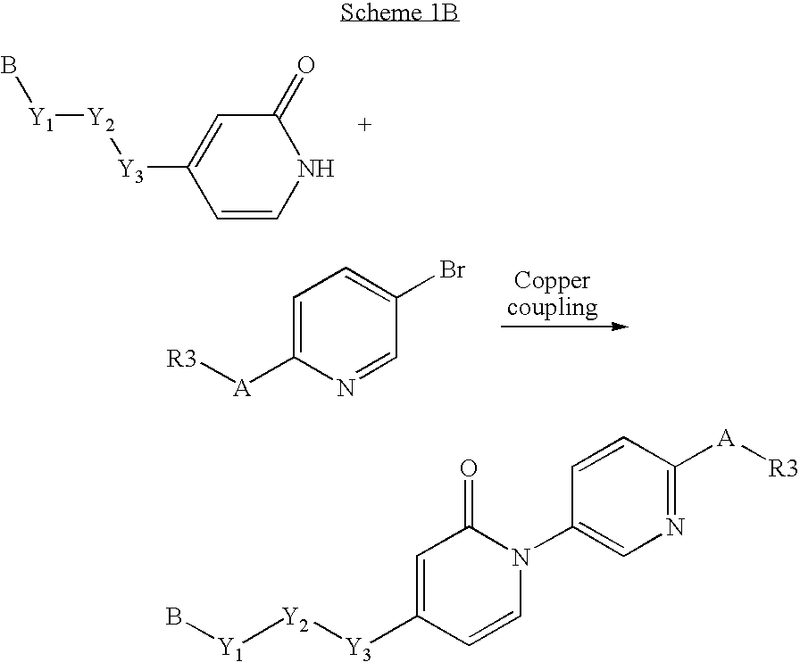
N1C(=O)C=C([Y3][Y2][Y1]B)C=C1.C1=C([A][R3])N=CC(Br)=C1.C1=CC([A][R3])=NC=C1N1C(=O)C=C([Y3][Y2][Y1]B)C=C1
